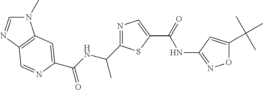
N1(C)C=NC2=C1C=C(C(NC(C)C1=NC=C(C(NC3=NOC(C(C)(C)C)=C3)=O)S1)=O)N=C2
